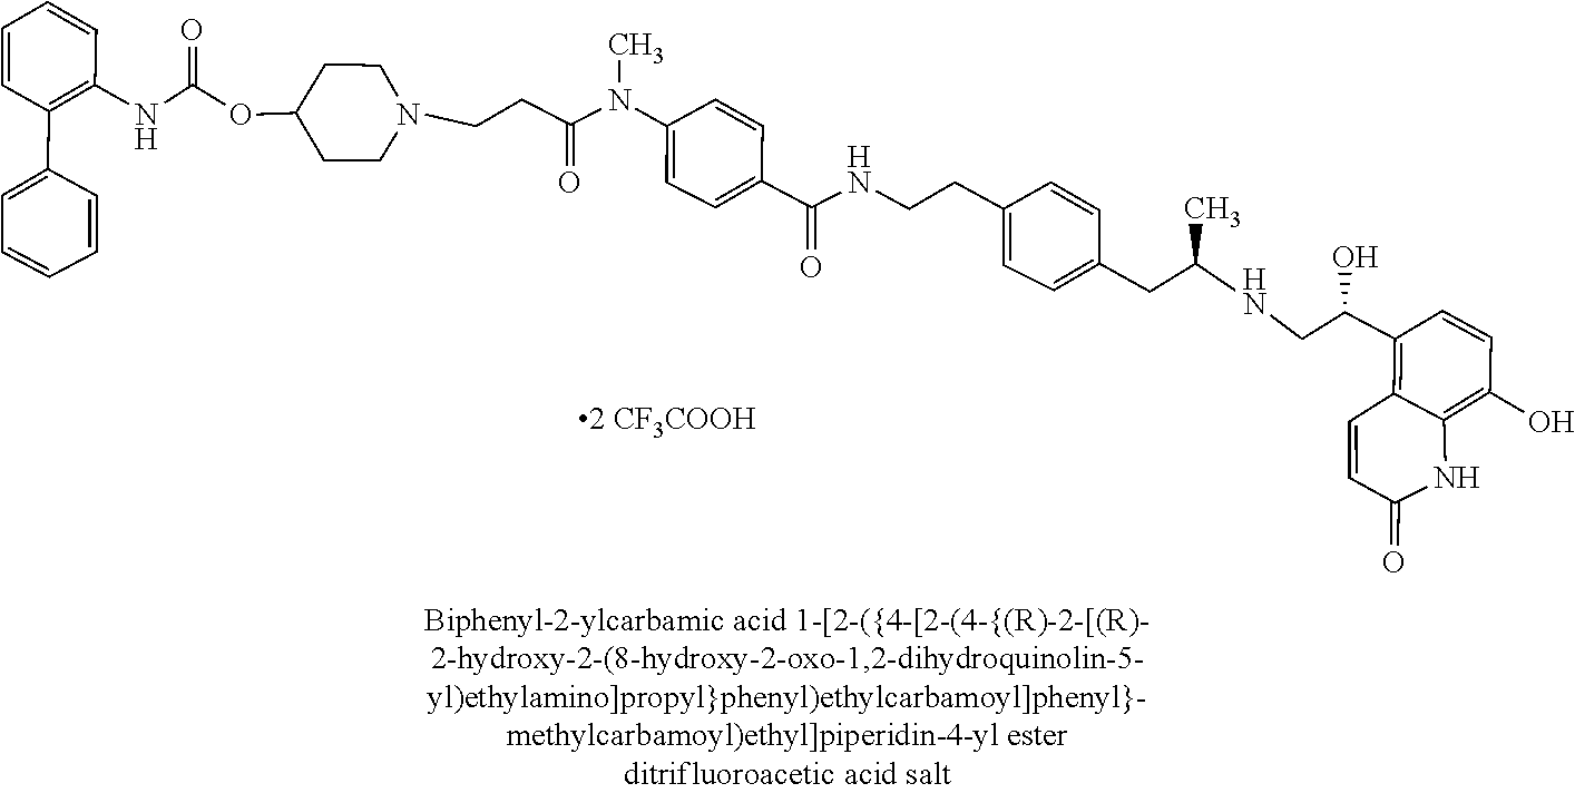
C1=C(N(C(CCN2CCC(OC(NC3=C(C4=CC=CC=C4)C=CC=C3)=O)CC2)=O)C)C=CC(C(=O)NCCC2=CC=C(CC(NCC(C3=C4C=CC(=O)NC4=C(O)C=C3)O)C)C=C2)=C1
